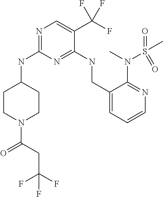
C1CC(NC2=NC=C(C(F)(F)F)C(NCC3=CC=CN=C3N(C)S(=O)(C)=O)=N2)CCN1C(CC(F)(F)F)=O
